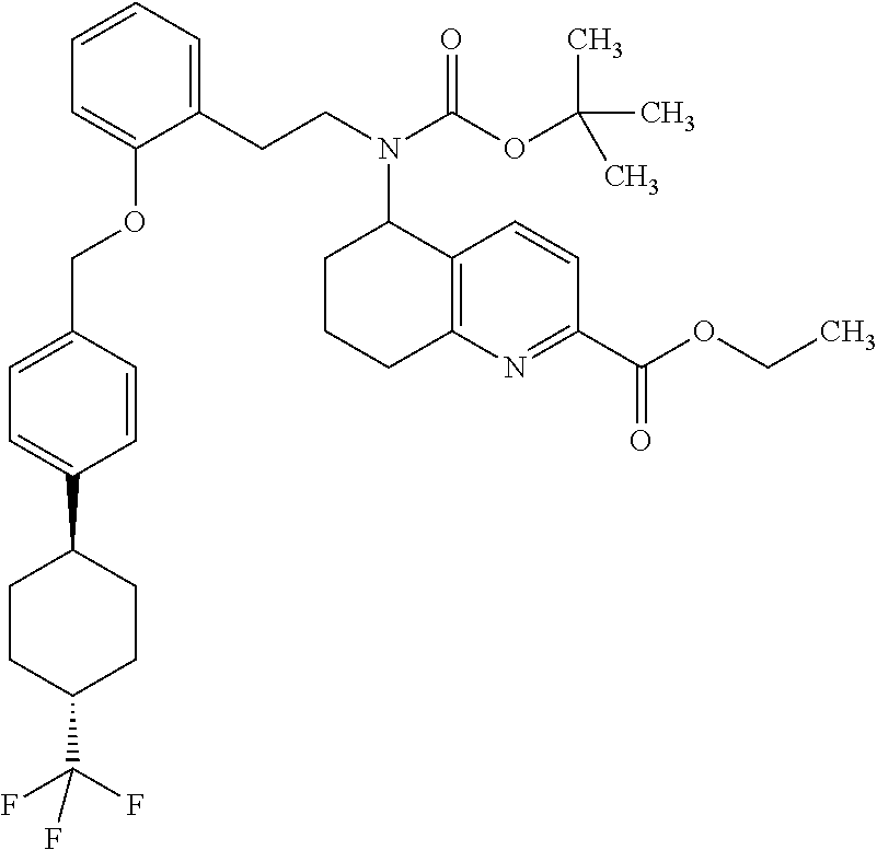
C1(CCN(C(OC(C)(C)C)=O)C2CCCC3=C2C=CC(C(OCC)=O)=N3)=CC=CC=C1OCC1=CC=C(C2CCC(C(F)(F)F)CC2)C=C1
